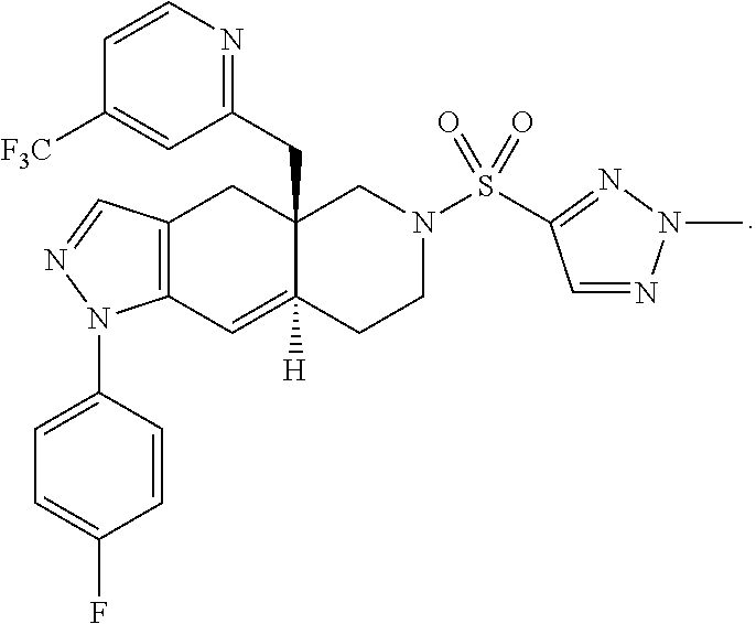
C12=C(C=NN1C1=CC=C(F)C=C1)CC1(CC3=NC=CC([F3C])=C3)C([H])(=C2)CCN(S(=O)(=O)C2=NN(C)N=C2)C1
